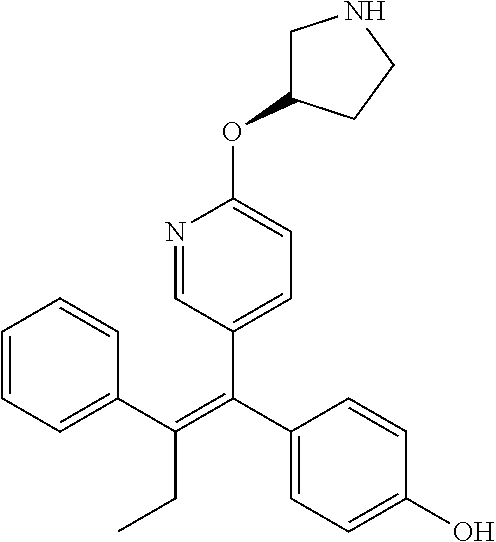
C1=CC=C(C(=C(C2=CC=C(O)C=C2)C2=CC=C(OC3CNCC3)N=C2)CC)C=C1
